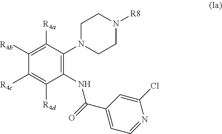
C1(NC(C2=CC=NC(Cl)=C2)=O)=C(N2CCN([R8])CC2)C([R4a])=C([R4b])C([R4c])=C1[R4d]
